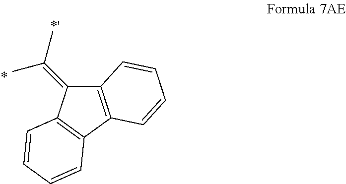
C12=C(C3=C(C1=C(C)C)C=CC=C3)C=CC=C2
